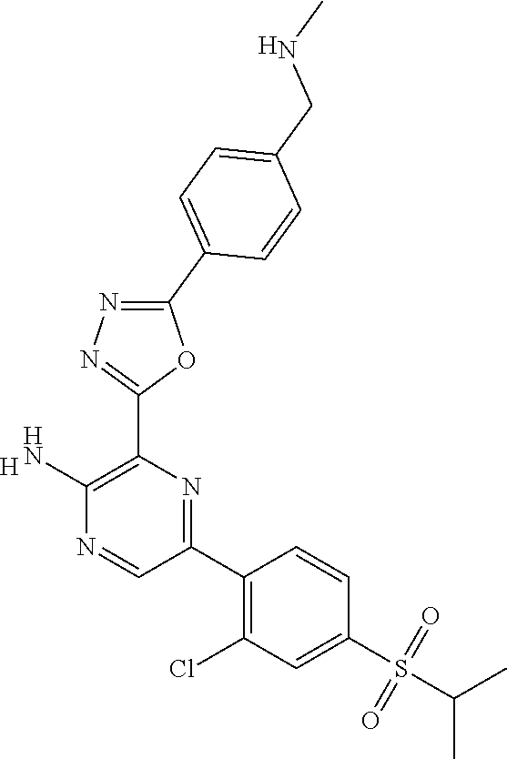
[H].C1(N)=C(C2=NN=C(C3=CC=C(CNC)C=C3)O2)N=C(C2=C(Cl)C=C(S(C(C)C)(=O)=O)C=C2)C=N1.[H]
